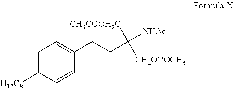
C1=C([H17C8])C=CC(CCC([NHAc])([CH2OCOCH3])[CH3COOH2C])=C1
